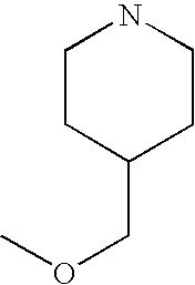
C1CC(COC)CCN1
